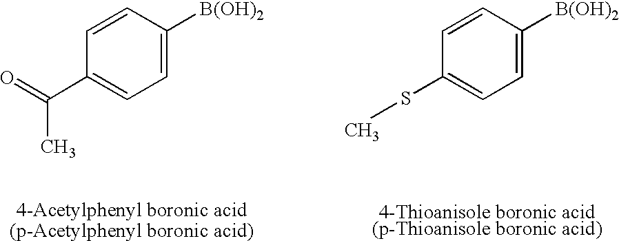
C1=CC(C(=O)C)=CC=C1[B(OH)2].[4-Acetylphenyl boronic acid(p-Acetylphenyl boronic acid)].C1=CC(SC)=CC=C1[B(OH)2].[4-Thioanisole boronic acid(p-Thioanisole boronic acid)]
